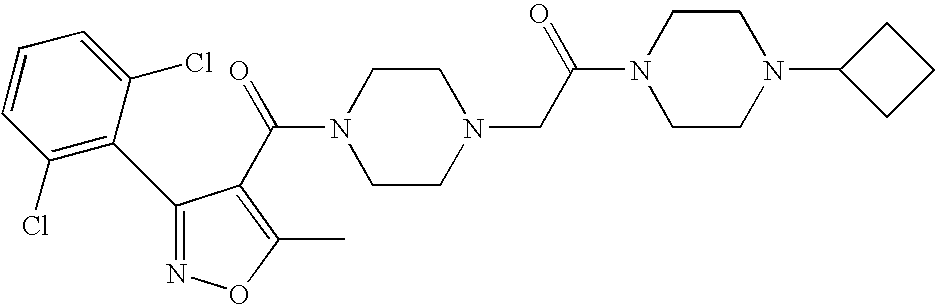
C(=O)(N1CCN(CC(N2CCN(C3CCC3)CC2)=O)CC1)C1=C(C)ON=C1C1=C(Cl)C=CC=C1Cl
